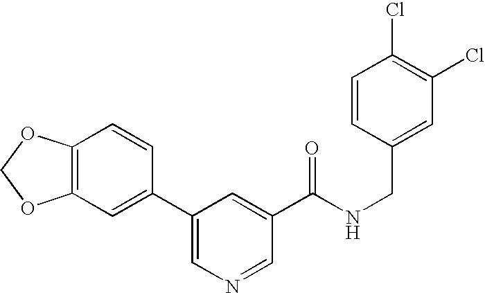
C12=C(C=C(C3=CN=CC(C(NCC4=CC(Cl)=C(Cl)C=C4)=O)=C3)C=C1)OCO2
